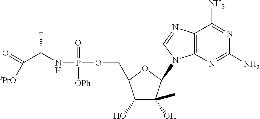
N1=C(N)N=C(N)C2=C1N(C1C(O)(C)C(O)C(COP(=O)(NC(C([iPrO])=O)C)[OPh])O1)C=N2
